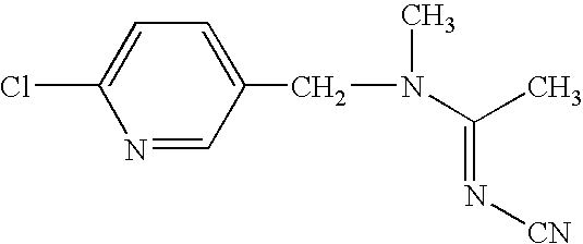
C1(CN(C(C)=N[CN])C)=CC=C(Cl)N=C1
